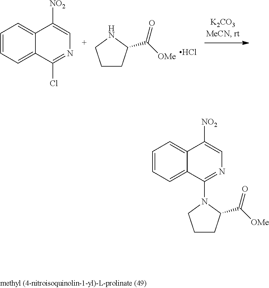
C1=CC=C2C(=C1)C([NO2])=CN=C2Cl.C1CC(C([OMe])=O)NC1.Cl.C1=CC=C2C(=C1)C([NO2])=CN=C2N1C(C([OMe])=O)CCC1
